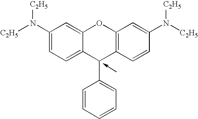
[C2H5]N(C1=CC=C2C(=C1)OC1=C(C2C2=CC=CC=C2)C=CC(N([C2H5])[C2H5])=C1)[C2H5]
